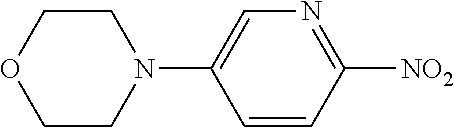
N1(C2=CN=C([NO2])C=C2)CCOCC1
